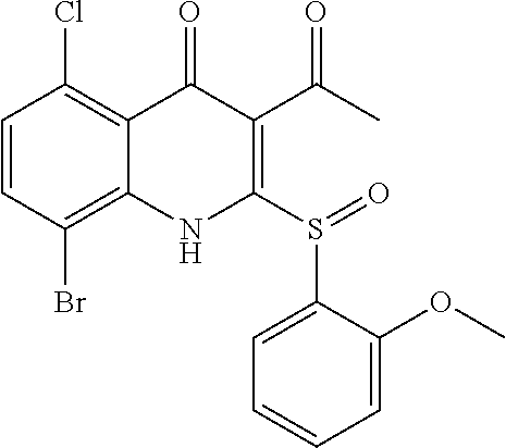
C1=CC(Br)=C2C(=C1Cl)C(=O)C(C(C)=O)=C(S(C1=CC=CC=C1OC)=O)N2
